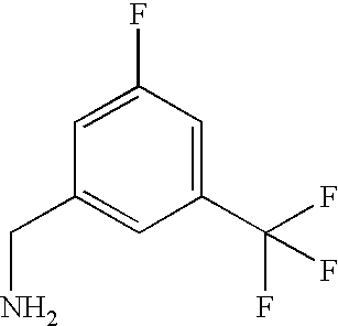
C1(F)=CC(CN)=CC(C(F)(F)F)=C1
